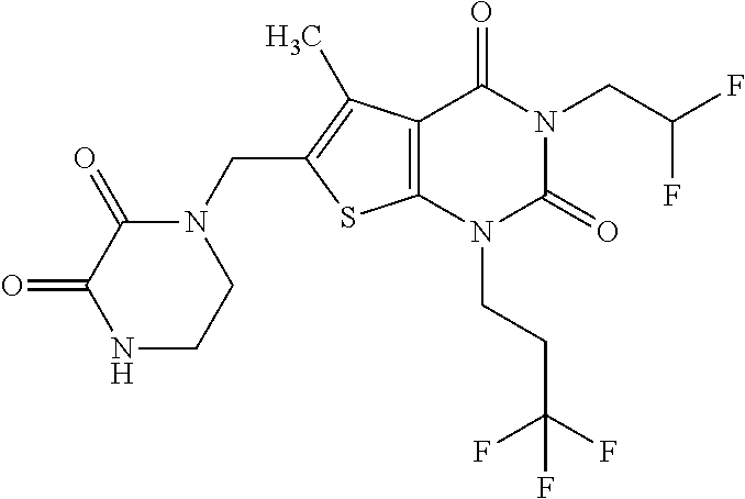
C12=C(N(CCC(F)(F)F)C(=O)N(CC(F)F)C1=O)SC(CN1C(=O)C(=O)NCC1)=C2C
